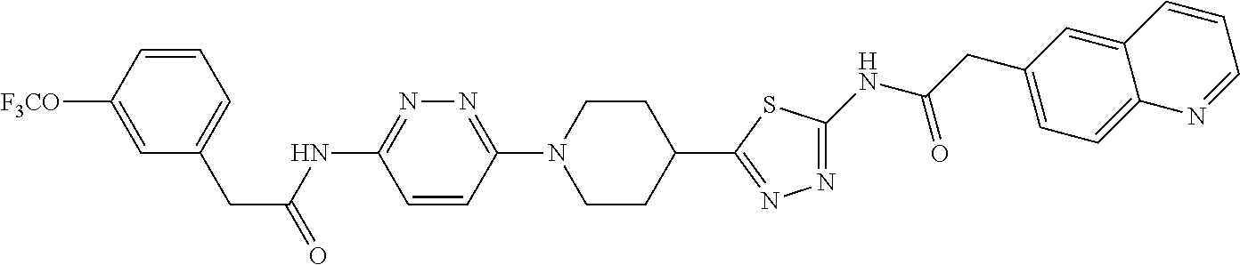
C1=C([F3CO])C=CC=C1CC(=O)NC1=NN=C(N2CCC(C3=NN=C(NC(CC4=CC=C5C(=C4)C=CC=N5)=O)S3)CC2)C=C1
